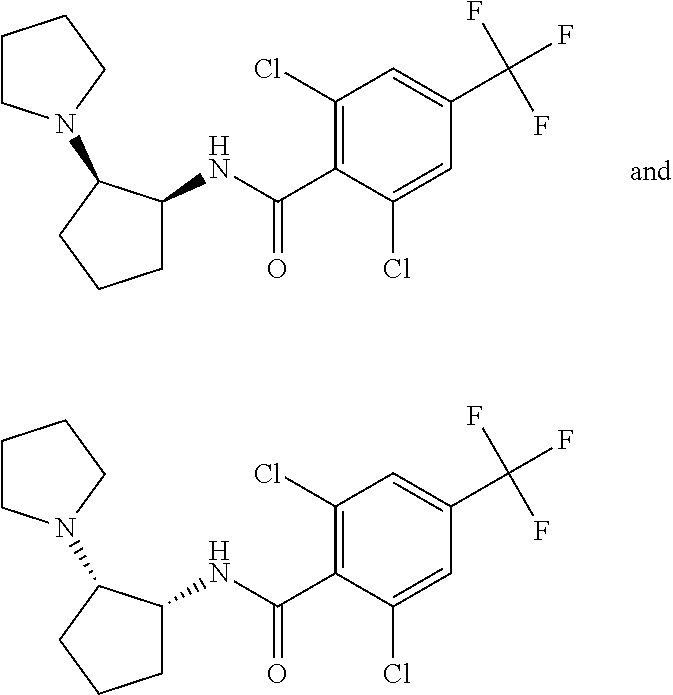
C1(Cl)=C(C(NC2CCCC2N2CCCC2)=O)C(Cl)=CC(C(F)(F)F)=C1.C1(Cl)=C(C(NC2CCCC2N2CCCC2)=O)C(Cl)=CC(C(F)(F)F)=C1
